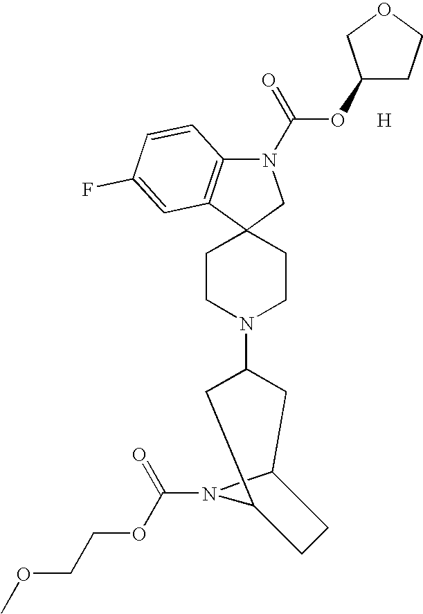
N1(C(OC2CCOC2)=O)C2=C(C3(C1)CCN(C1CC4N(C(OCCOC)=O)C(C1)CC4)CC3)C=C(F)C=C2.[H]
